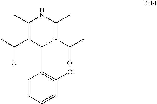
C1(C)=C(C(=O)C)C(C2=C(Cl)C=CC=C2)C(C(=O)C)=C(C)N1
